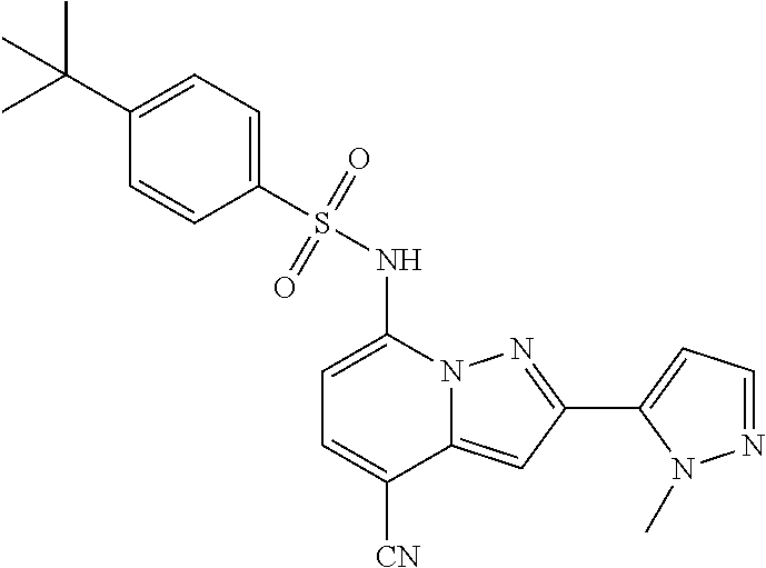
C1(C2=NN3C(=C2)C([CN])=CC=C3NS(=O)(=O)C2=CC=C(C(C)(C)C)C=C2)=CC=NN1C
